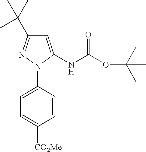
C1=C(NC(OC(C)(C)C)=O)N(C2=CC=C([CO2Me])C=C2)N=C1C(C)(C)C
